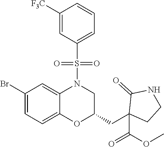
C1([F3C])=CC(S(=O)(=O)N2C3=CC(Br)=CC=C3OC(CC3(C(=O)OC)CCNC3=O)C2)=CC=C1
